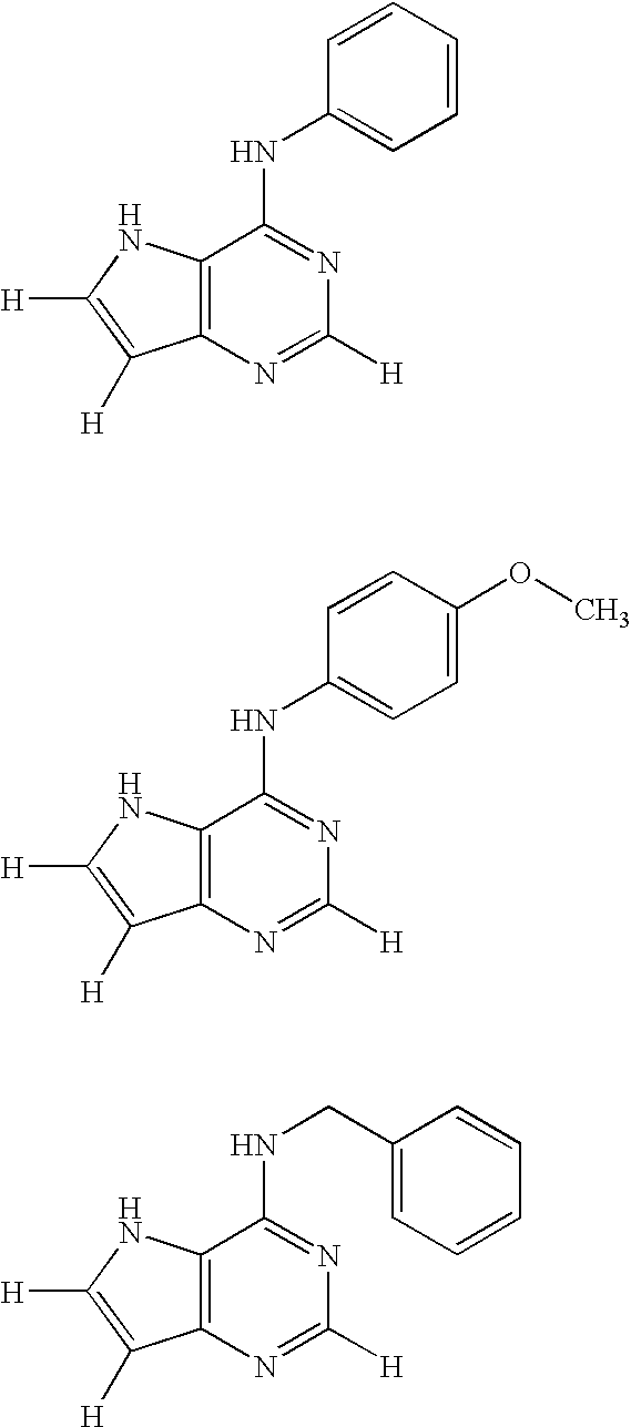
C1=CC=CC=C1NC1=NC([H])=NC2=C1NC([H])=C2[H].C1=CC(OC)=CC=C1NC1=NC([H])=NC2=C1NC([H])=C2[H].C(NC1=NC([H])=NC2=C1NC([H])=C2[H])C1=CC=CC=C1
